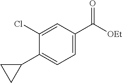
C1(Cl)=CC(C([OEt])=O)=CC=C1C1CC1
